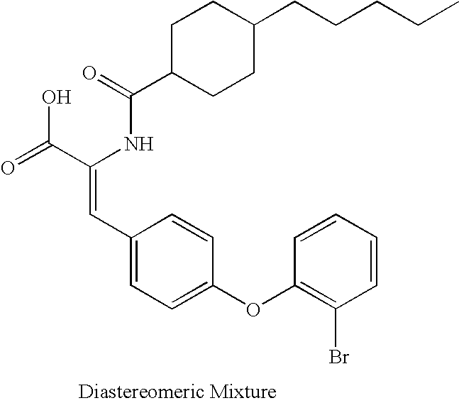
C(=O)(NC(C(=O)O)=CC1=CC=C(OC2=C(Br)C=CC=C2)C=C1)C1CCC(CCCCC)CC1
